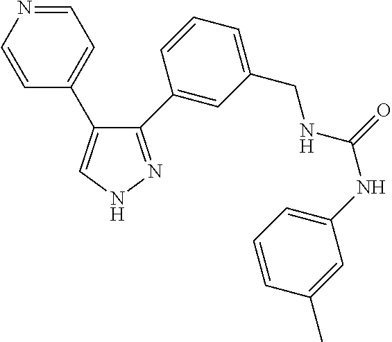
C1(C2=CC(CNC(=O)NC3=CC=CC(C)=C3)=CC=C2)=NNC=C1C1=CC=NC=C1
